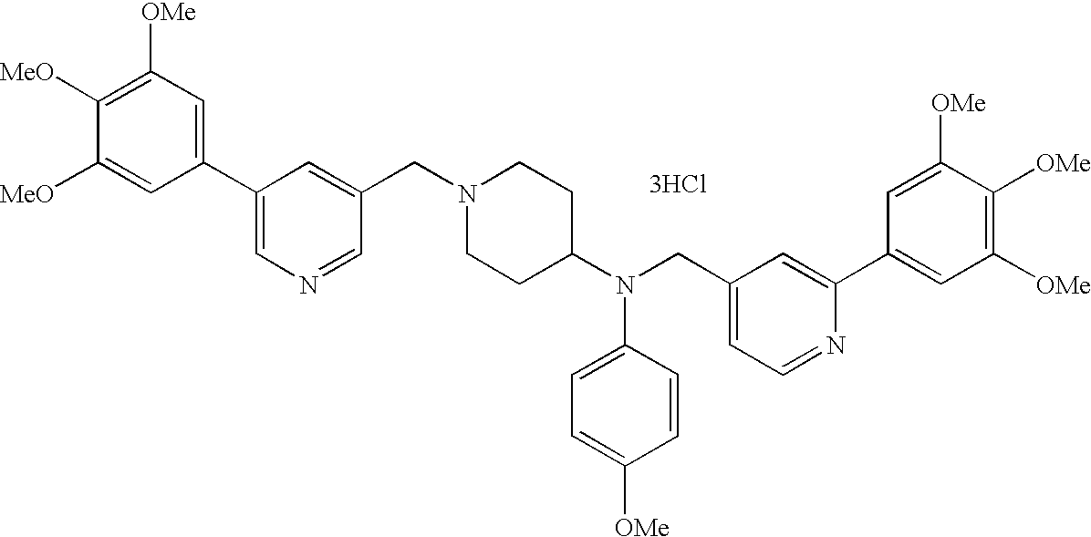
C1([OMe])=C([MeO])C([MeO])=CC(C2=CN=CC(CN3CCC(N(CC4=CC=NC(C5=CC([OMe])=C([OMe])C([OMe])=C5)=C4)C4=CC=C([OMe])C=C4)CC3)=C2)=C1.[3HCl]
